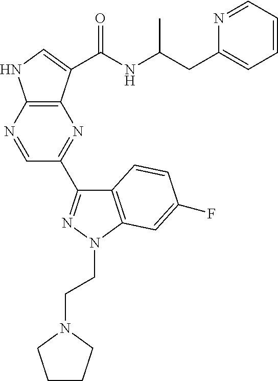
C1=NC2=C(N=C1C1=NN(CCN3CCCC3)C3=C1C=CC(F)=C3)C(C(NC(CC1=CC=CC=N1)C)=O)=CN2
